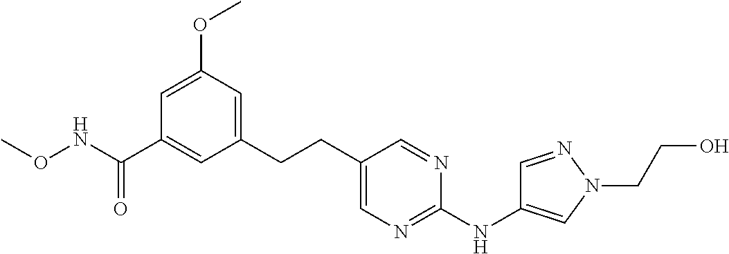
O(NC(C1=CC(CCC2=CN=C(NC3=CN(CCO)N=C3)N=C2)=CC(OC)=C1)=O)C
